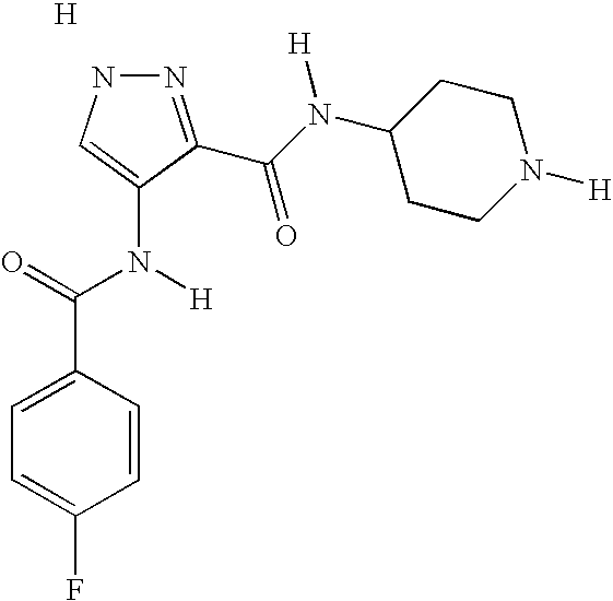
[H].N1N=C(C(N(C2CCN([H])CC2)[H])=O)C(N(C(=O)C2=CC=C(F)C=C2)[H])=C1
